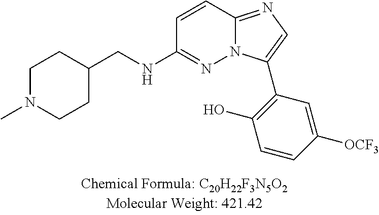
C1=CC2=NC=C(C3=C(O)C=CC([OCF3])=C3)N2N=C1NCC1CCN(C)CC1
